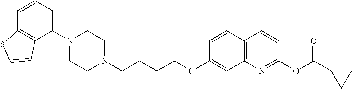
C1(N2CCN(CCCCOC3=CC4=C(C=C3)C=CC(OC(C3CC3)=O)=N4)CC2)=CC=CC2=C1C=CS2
